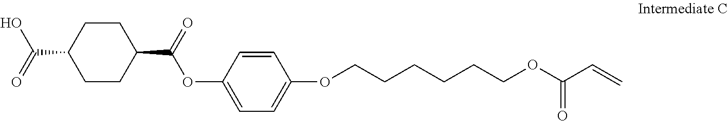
O(C1=CC=C(OCCCCCCOC(C=C)=O)C=C1)C(C1CCC(C(=O)O)CC1)=O
